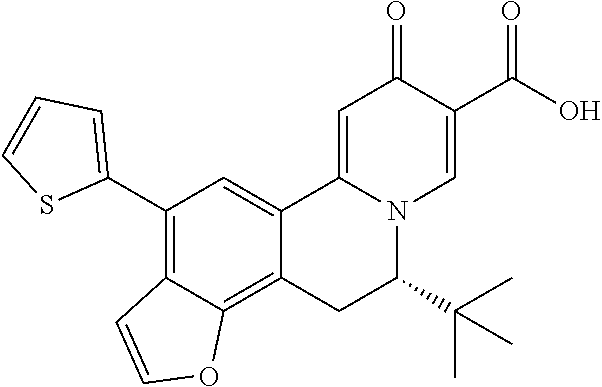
C12=CC(C3=CC=CS3)=C3C(=C1CC(C(C)(C)C)N1C2=CC(=O)C(C(O)=O)=C1)OC=C3
